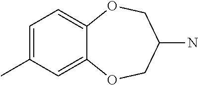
C1=C(C)C=C2C(=C1)OCC(N)CO2
